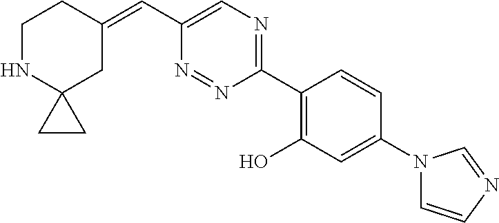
C(C1=CN=C(C2=C(O)C=C(N3C=CN=C3)C=C2)N=N1)=C1CCNC2(C1)CC2
